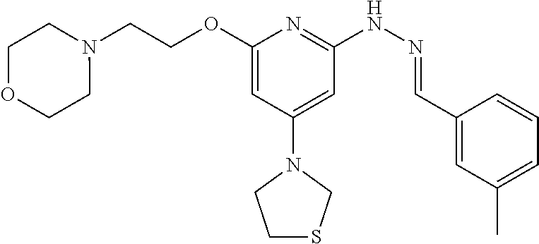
N1(CCOC2=CC(N3CCSC3)=CC(NN=CC3=CC(C)=CC=C3)=N2)CCOCC1
